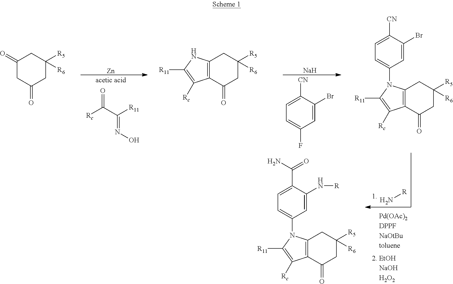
[Rc]C(C([R11])=NO)=O.[Zn].C1=C(F)C=C(Br)C([CN])=C1.[Na].C1(=O)CC(=O)CC([R6])([R5])C1.C12=C(C(=O)CC([R6])([R5])C1)C([Rc])=C([R11])N2.C12=C(C(=O)CC([R6])([R5])C1)C([Rc])=C([R11])N2C1=CC=C([CN])C(Br)=C1.N[R].C12=C(C(=O)CC([R6])([R5])C1)C([Rc])=C([R11])N2C1=CC=C(C(N)=O)C(N[R])=C1
